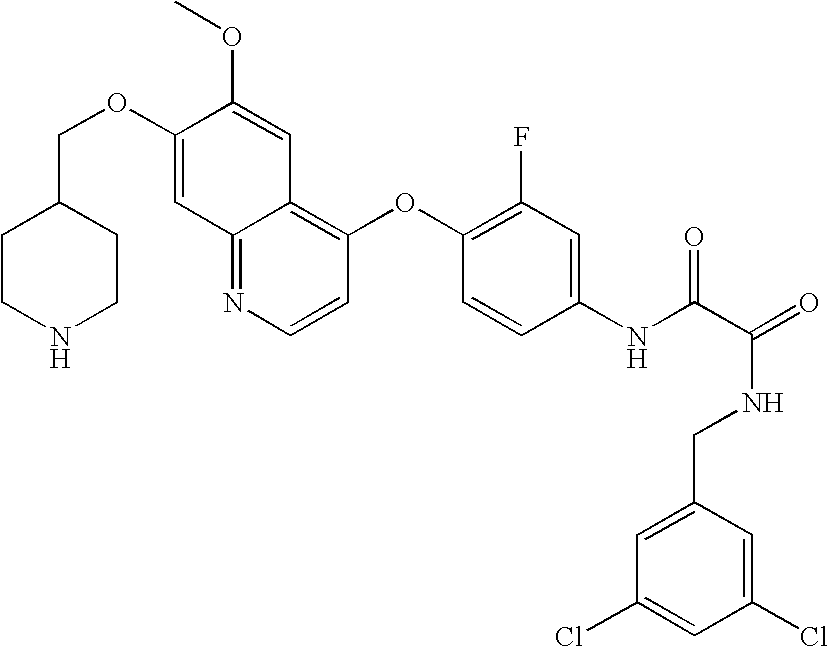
C(OC1=CC2=NC=CC(OC3=C(F)C=C(NC(C(=O)NCC4=CC(Cl)=CC(Cl)=C4)=O)C=C3)=C2C=C1OC)C1CCNCC1
